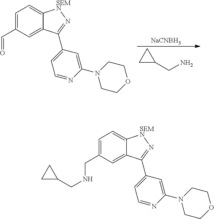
C1=C(CNCC2CC2)C=C2C(=C1)[SEMN]N=C2C1=CC=NC(N2CCOCC2)=C1.C1=C(C=O)C=C2C(=C1)[SEMN]N=C2C1=CC=NC(N2CCOCC2)=C1.[NaCNBH3].C1C(CN)C1
